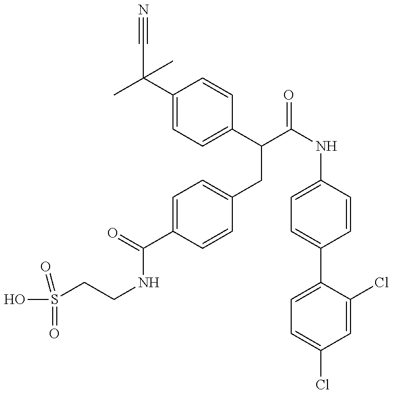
OS(=O)(=O)CCNC(=O)C1=CC=C(CC(C2=CC=C(C(C#N)(C)C)C=C2)C(=O)NC2=CC=C(C3=CC=C(Cl)C=C3Cl)C=C2)C=C1
